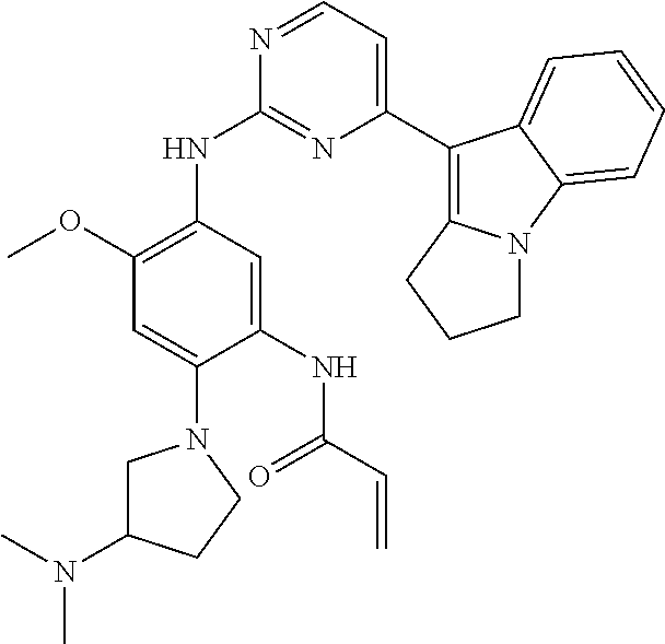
N1=CC=C(C2=C3N(C4=CC=CC=C24)CCC3)N=C1NC1=C(OC)C=C(N2CC(N(C)C)CC2)C(NC(C=C)=O)=C1
